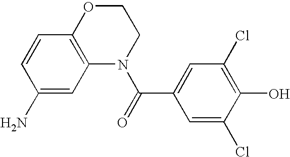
C1OC2=C(N(C(=O)C3=CC(Cl)=C(O)C(Cl)=C3)C1)C=C(N)C=C2
